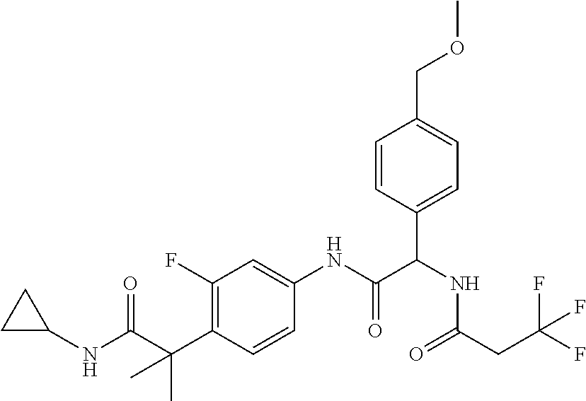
C1(F)=C(C(C)(C(NC2CC2)=O)C)C=CC(NC(=O)C(NC(=O)CC(F)(F)F)C2=CC=C(COC)C=C2)=C1
